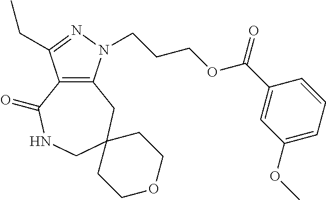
C12=C(N(CCCOC(C3=CC(OC)=CC=C3)=O)N=C1CC)CC1(CNC2=O)CCOCC1
